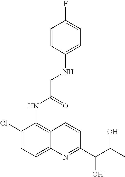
C1(Cl)=CC=C2C(=C1NC(=O)CNC1=CC=C(F)C=C1)C=CC(C(C(C)O)O)=N2
